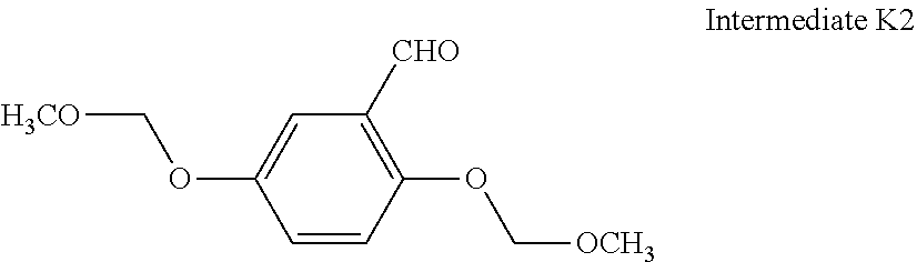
C1=CC(OC[OCH3])=C([CHO])C=C1OC[H3CO]
